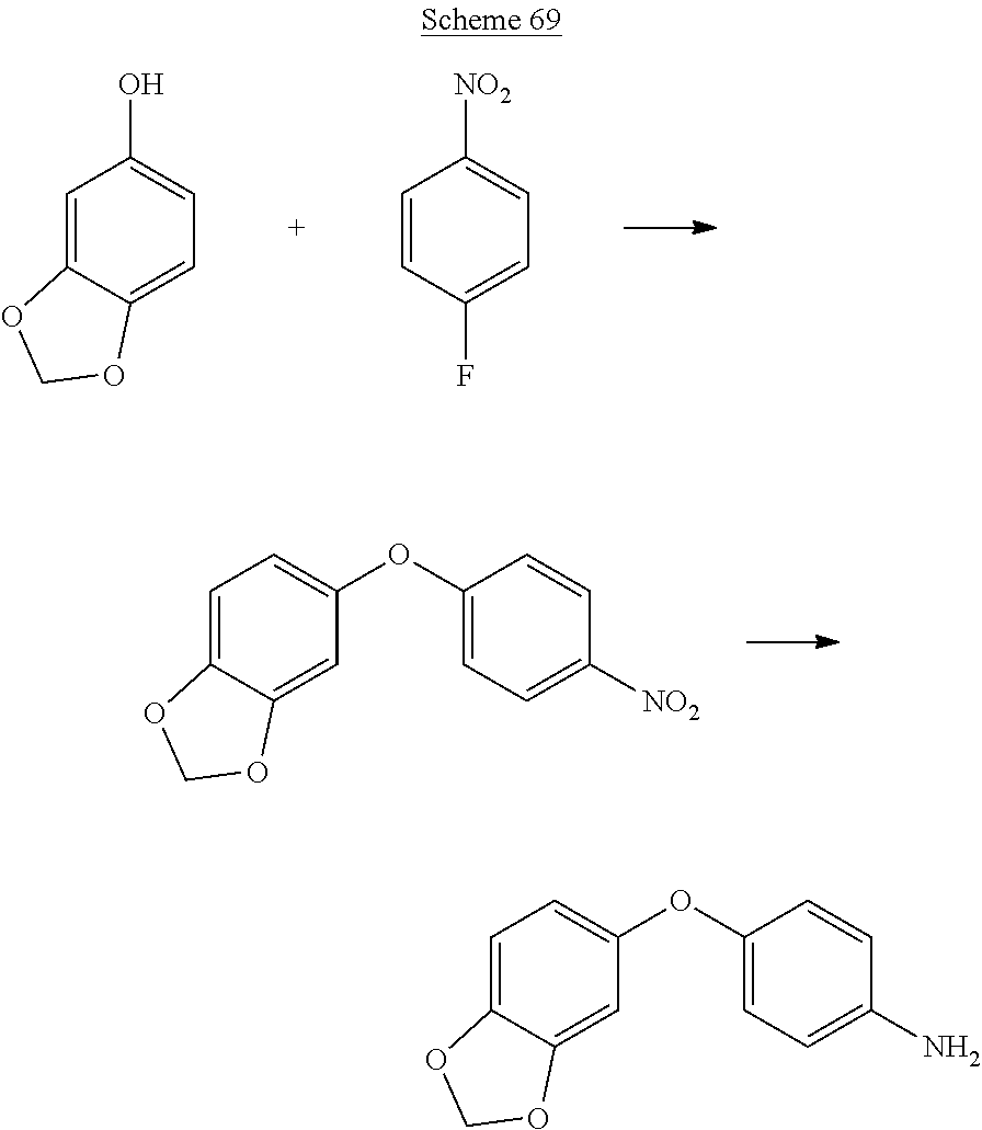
C1=C2C(=CC=C1O)OCO2.C1=CC(F)=CC=C1[NO2].C1=C2C(=CC(OC3=CC=C([NO2])C=C3)=C1)OCO2.C1=C2C(=CC(OC3=CC=C(N)C=C3)=C1)OCO2
